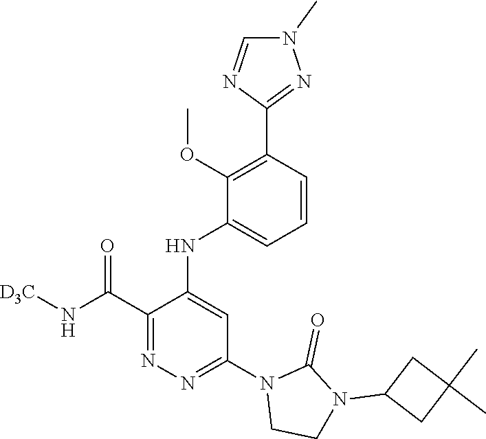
C1(C(N[D3C])=O)=NN=C(N2CCN(C3CC(C)(C)C3)C2=O)C=C1NC1=CC=CC(C2=NN(C)C=N2)=C1OC
